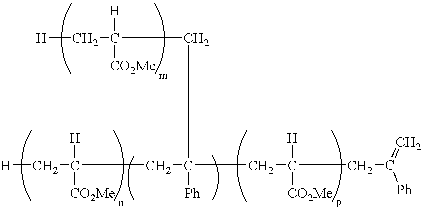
[H]CC([H])([CO2Me])CC(CC(C[H])([H])[CO2Me])([Ph])CC([H])([CO2Me])CC(=C)[Ph]
